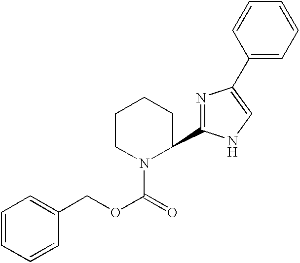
C1=CC=CC(COC(=O)N2C(C3=NC(C4=CC=CC=C4)=CN3)CCCC2)=C1
